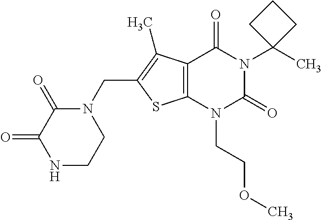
C12=C(N(CCOC)C(=O)N(C3(C)CCC3)C1=O)SC(CN1C(=O)C(=O)NCC1)=C2C
